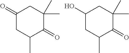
C1(=O)CC(C)C(=O)C(C)(C)C1.C1(O)CC(C)C(=O)C(C)(C)C1
